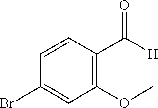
C1=CC(Br)=CC(OC)=C1C(=O)[H]
